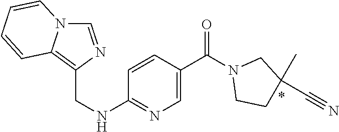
C1=C(C(N2CCC(C)(C#N)C2)=O)C=CC(NCC2=C3N(C=N2)C=CC=C3)=N1
